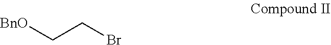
[BnO]CCBr
